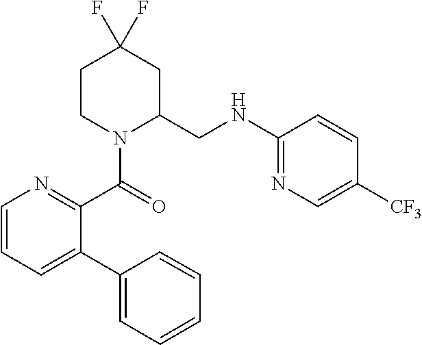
C1CN(C(=O)C2=NC=CC=C2C2=CC=CC=C2)C(CNC2=NC=C([CF3])C=C2)CC1(F)F
